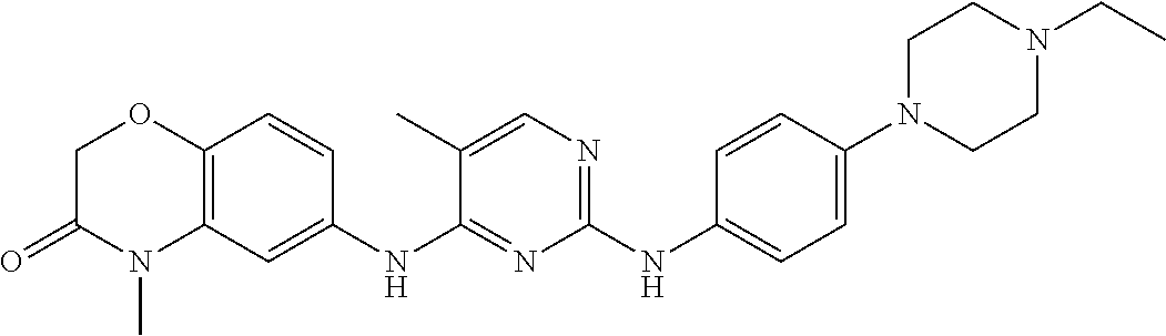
C1(NC2=CC=C(N3CCN(CC)CC3)C=C2)=NC=C(C)C(NC2=CC3=C(C=C2)OCC(=O)N3C)=N1
